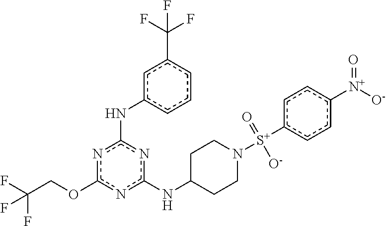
n1c(OCC(F)(F)F)nc(NC2CCN([S+](c3ccc([N+]([O-])=O)cc3)(=O)[O-])CC2)nc1Nc1cccc(C(F)(F)F)c1
